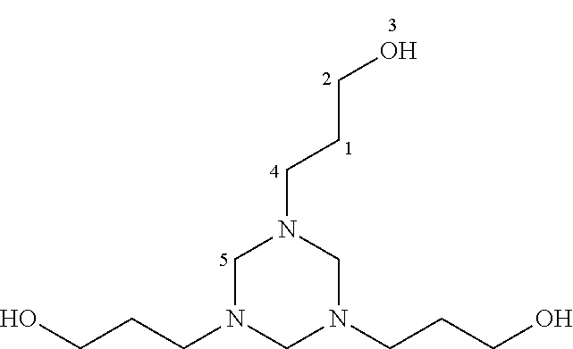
C1N(CCCO)CN(CCCO)CN1CCCO
